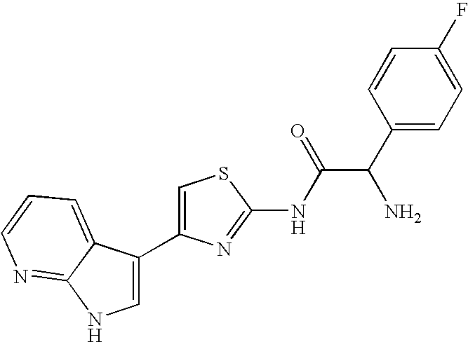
C1=C(C2=CNC3=NC=CC=C23)N=C(NC(=O)C(C2=CC=C(F)C=C2)N)S1
